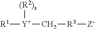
[R1][Y]([(R2)x])C[R3][Z-]
